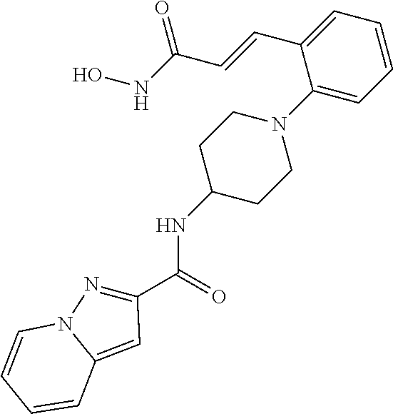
C1=CC=C(C=CC(NO)=O)C(N2CCC(NC(C3=NN4C(=C3)C=CC=C4)=O)CC2)=C1
